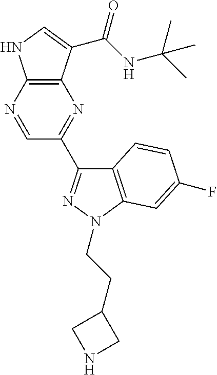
C12=C(C(C(NC(C)(C)C)=O)=CN1)N=C(C1=NN(CCC3CNC3)C3=C1C=CC(F)=C3)C=N2
